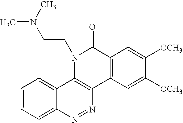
C1=CC=C2C(=C1)C1=C(N=N2)C2=C(C(=O)N1CCN(C)C)C=C([OCH3])C([OCH3])=C2
